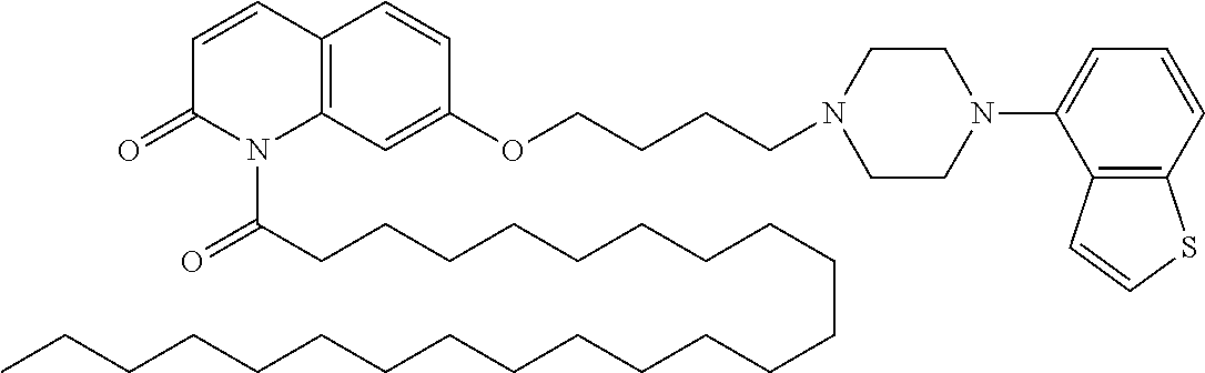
C1=CC2=C(N(C(CCCCCCCCCCCCCCCCCCCCCCC)=O)C1=O)C=C(OCCCCN1CCN(C3=CC=CC4=C3C=CS4)CC1)C=C2
